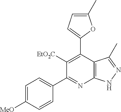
C1(C2=C([EtO2C])C(C3=CC=C([MeO])C=C3)=NC3=C2C(C)=NN3)=CC=C(C)O1
